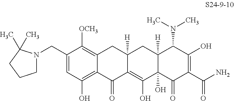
C1(CN2CCCC2(C)C)=CC(O)=C2C(=C1[OCH3])CC1([H])C(=C(O)C3(O)C([H])(C1)C(N(C)C)C(O)=C(C(N)=O)C3=O)C2=O
